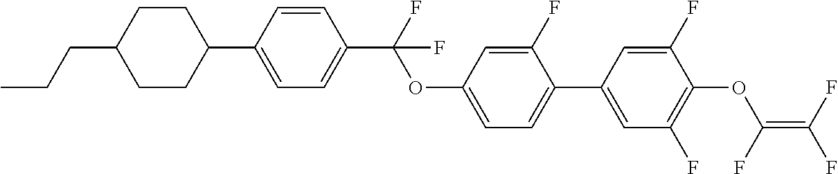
C1(C2=CC=C(C(OC3=CC=C(C4=CC(F)=C(OC(F)=C(F)F)C(F)=C4)C(F)=C3)(F)F)C=C2)CCC(CCC)CC1
